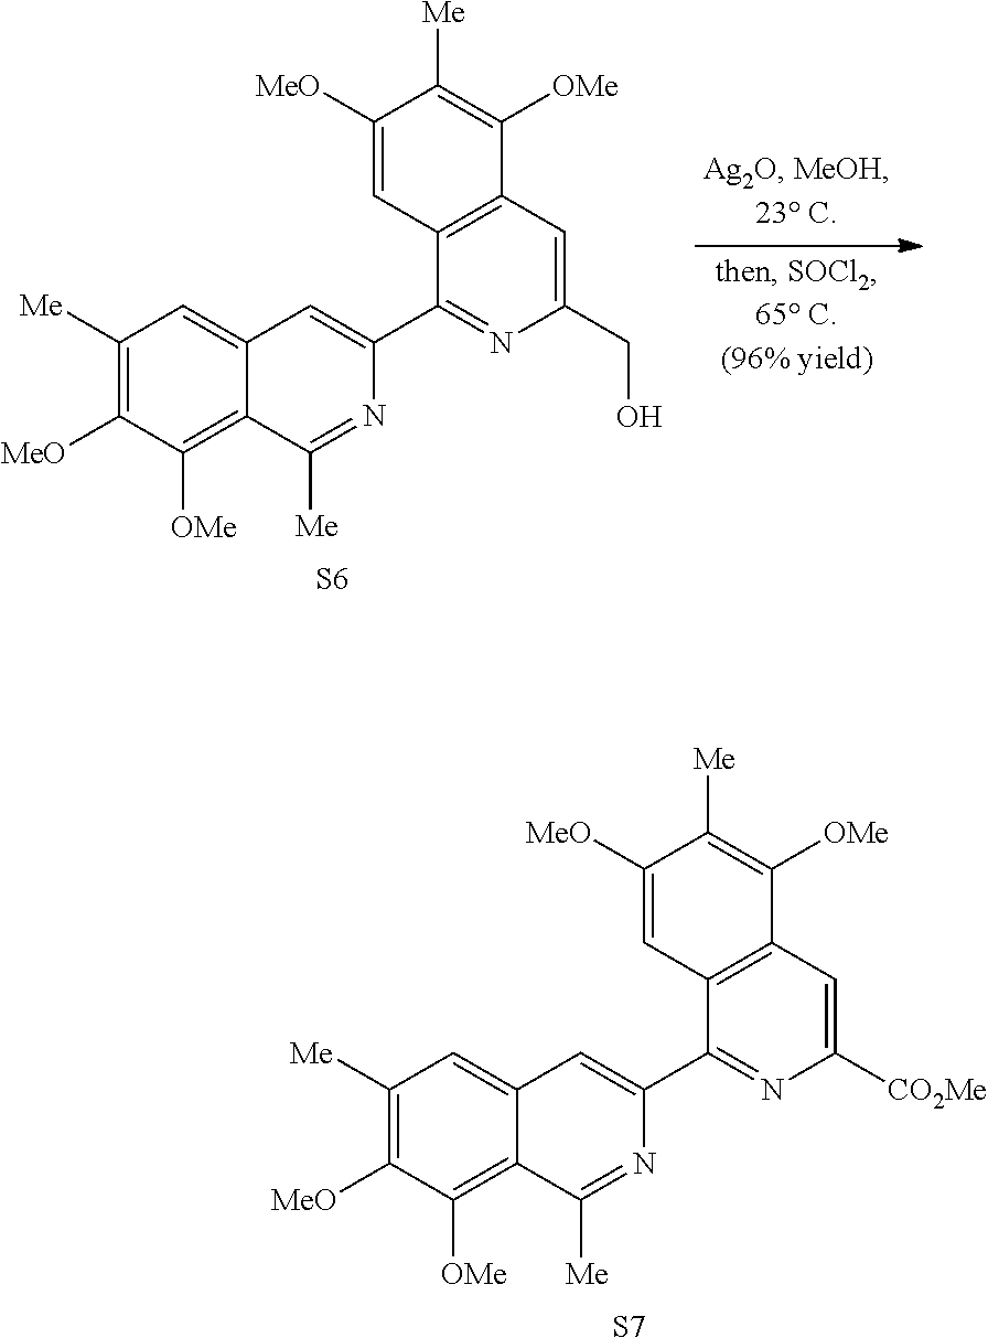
C1([Me])=C([MeO])C([OMe])=C2C(=C1)C=C(C1=NC([CO2Me])=CC3=C1C=C([MeO])C([Me])=C3[OMe])N=C2[Me].[S7].C1([Me])=C([MeO])C([OMe])=C2C(=C1)C=C(C1=NC(CO)=CC3=C1C=C([MeO])C([Me])=C3[OMe])N=C2[Me].[S6]
